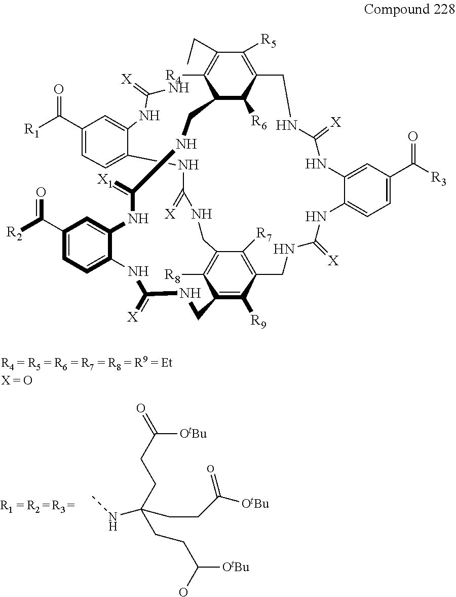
C(CCC(NC)(CCC([OtBu])=O)CCC([OtBu])O)(=O)[OtBu].C12C([R6])C(=C([R5])C(CC)=C1[R4])CNC(=[X])NC1=CC(C([R3])=O)=CC=C1NC(=[X])NCC1=C([R7])C(CNC(NC3=CC=C(C([R1])=O)C=C3NC(=[X])N)=[X])=C([R8])C(=C1[R9])CNC(=[X])NC1=CC=C(C([R2])=O)C=C1NC(=[X1])NC2
